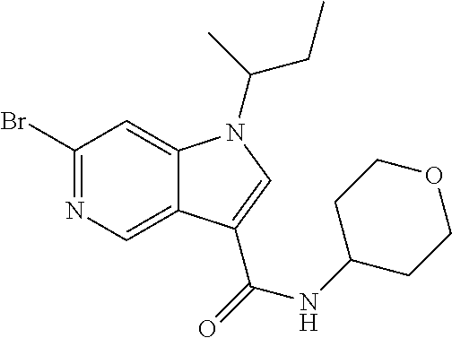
N1=C(Br)C=C2C(=C1)C(C(=O)NC1CCOCC1)=CN2C(C)CC
